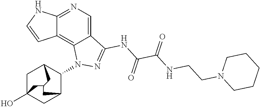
C12=NC=C3C(=C1C=CN2)N(C1C2CC4(O)CC1CC(C4)C2)N=C3NC(C(NCCN1CCCCC1)=O)=O
